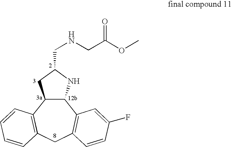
C12C(C3=C(CC4=C1C=CC=C4)C=CC(F)=C3)NC(CNCC(OC)=O)C2
